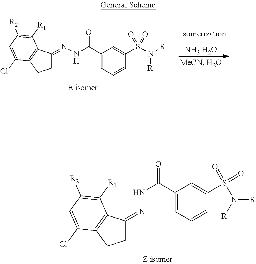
[NH3 H2O].C1C(=NNC(=O)C2=CC=CC(S(N([R])[R])(=O)=O)=C2)C2=C(C1)C(Cl)=CC([R2])=C2[R1].C1C(=NNC(C2=CC=CC(S(=O)(=O)N([R])[R])=C2)=O)C2=C(C1)C(Cl)=CC([R2])=C2[R1]
